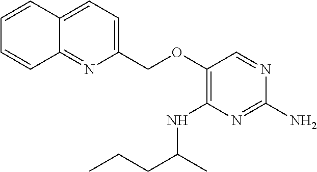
C1(OCC2=CC=C3C(=N2)C=CC=C3)=C(NC(CCC)C)N=C(N)N=C1
